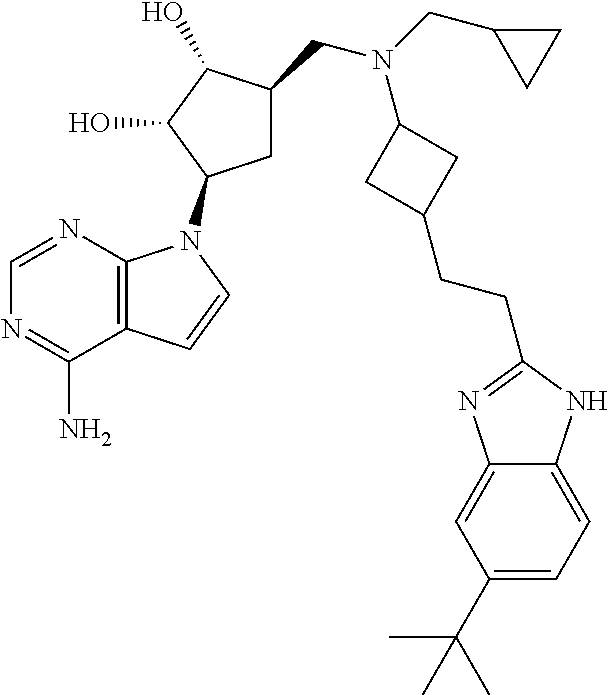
C1=NC2=C(C(N)=N1)C=CN2C1CC(CN(CC2CC2)C2CC(CCC3=NC4=CC(C(C)(C)C)=CC=C4N3)C2)C(O)C1O
